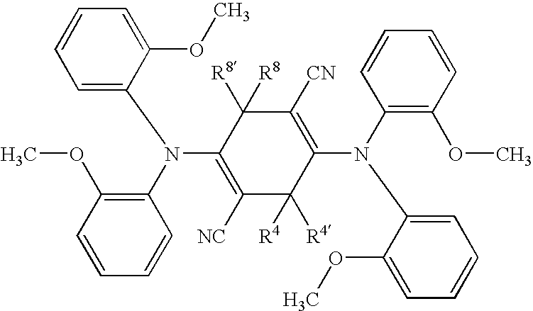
C1(N(C2=C(OC)C=CC=C2)C2=CC=CC=C2OC)=C([CN])C([R8])([R8])C(N(C2=C(OC)C=CC=C2)C2=CC=CC=C2OC)=C([NC])C1([R4])[R4]
